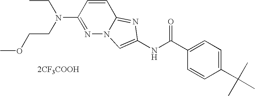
[2CF3COOH].C1=CC(C(C)(C)C)=CC=C1C(NC1=CN2N=C(N(CC)CCOC)C=CC2=N1)=O
